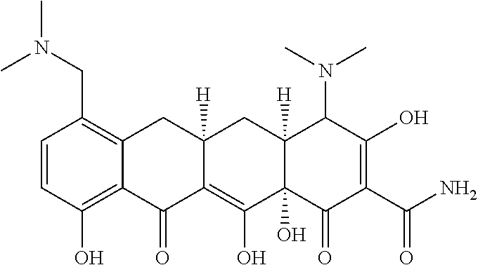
C1=CC(O)=C2C(=C1CN(C)C)CC1([H])C(=C(O)C3(O)C([H])(C1)C(N(C)C)C(O)=C(C(N)=O)C3=O)C2=O
